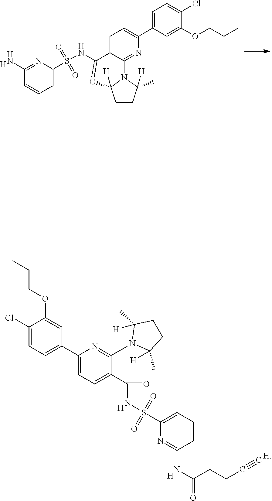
C1C(C)([H])N(C2=NC(C3=CC=C(Cl)C(OCCC)=C3)=CC=C2C(=O)NS(=O)(=O)C2=CC=CC(NC(=O)CCC#C)=N2)C(C)([H])C1.[H].[H].[H].S(=O)(=O)(NC1=OC2([H])N(C3=NC(C4=CC=C(Cl)C(OCCC)=C4)=CC=C13)C(C)([H])CC2)C1=CC=CC(N)=N1.[H]
